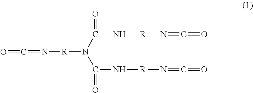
O=C=N[R]N(C(N[R]N=C=O)=O)C(N[R]N=C=O)=O
